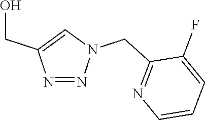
N1=NN(CC2=NC=CC=C2F)C=C1CO
